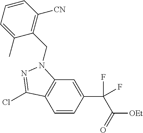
C1=CC(C(F)(C(=O)[OEt])F)=CC2=C1C(Cl)=NN2CC1=C([CN])C=CC=C1C
